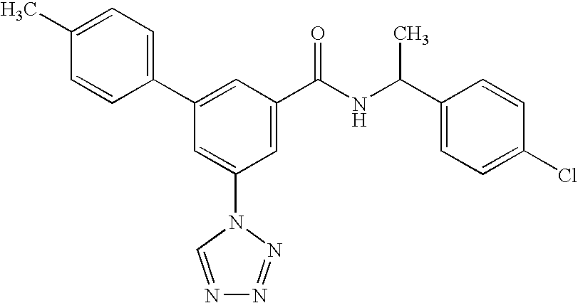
C1(C2=CC(C(NC(C3=CC=C(Cl)C=C3)C)=O)=CC(N3C=NN=N3)=C2)=CC=C(C)C=C1
